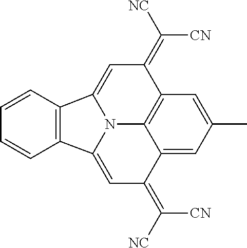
C12=C(C=CC=C1)C1=CC(=C([NC])[CN])C3=C4C(=CC(C)=C3)C(=C([NC])[CN])C=C2N41
